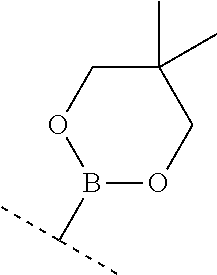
C1(C)(C)COB(C(C)C)OC1
